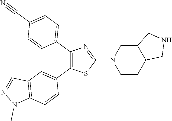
C1(C2=CC=C(C#N)C=C2)=C(C2=CC3=C(C=C2)N(C)N=C3)SC(N2CCC3C(C2)CNC3)=N1
